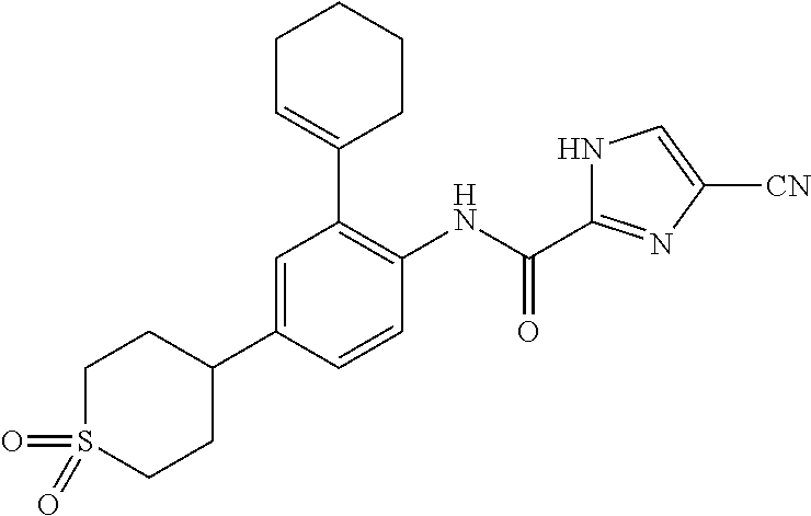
C1S(=O)(=O)CCC(C2=CC(C3=CCCCC3)=C(NC(=O)C3=NC([CN])=CN3)C=C2)C1
